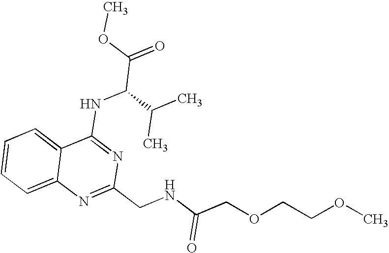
C12=CC=CC=C1N=C(CNC(COCCOC)=O)N=C2NC(C(=O)OC)C(C)C
